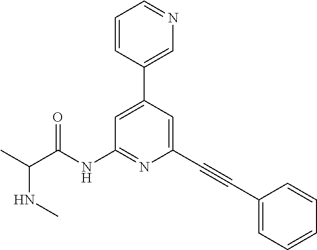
N(C(C)C(NC1=NC(C#CC2=CC=CC=C2)=CC(C2=CN=CC=C2)=C1)=O)C
